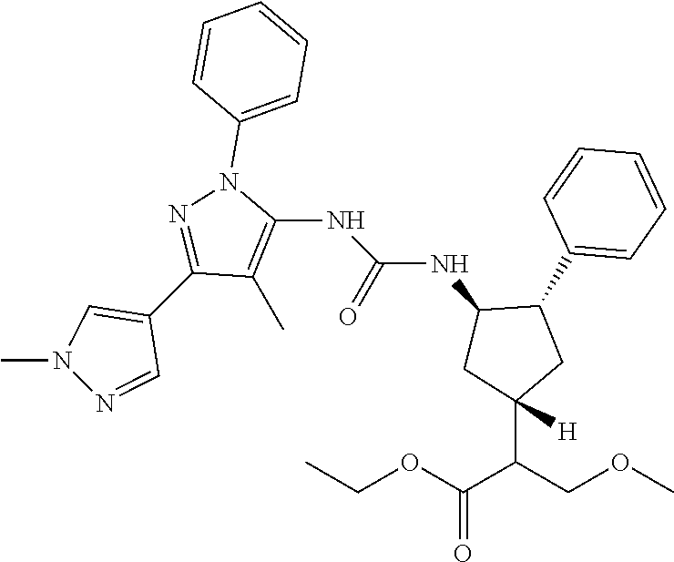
C1(C)=C(NC(=O)NC2CC(C(COC)C(OCC)=O)([H])CC2C2=CC=CC=C2)N(C2=CC=CC=C2)N=C1C1=CN(C)N=C1
